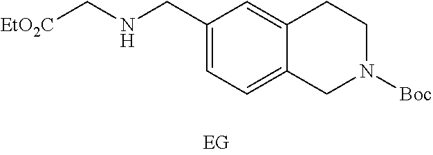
C1(CNC[EtO2C])=CC=C2C(=C1)CCN([Boc])C2
